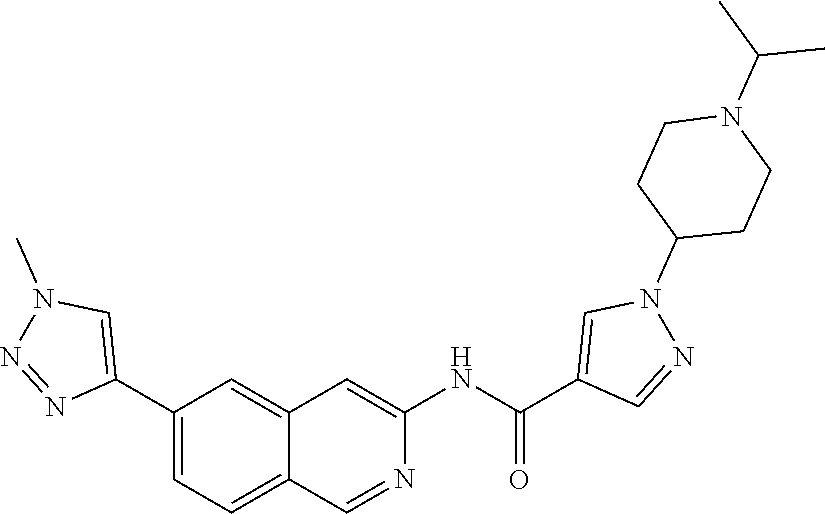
C1(C2=CN(C)N=N2)=CC=C2C(=C1)C=C(NC(=O)C1=CN(C3CCN(C(C)C)CC3)N=C1)N=C2
